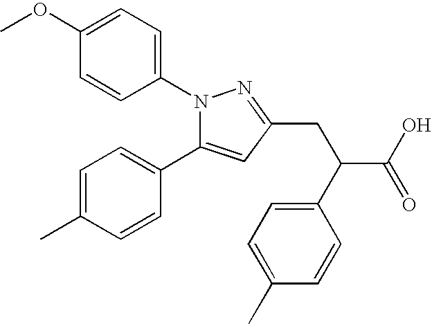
COC1=CC=C(N2C(C3=CC=C(C)C=C3)=CC(CC(C(O)=O)C3=CC=C(C)C=C3)=N2)C=C1
